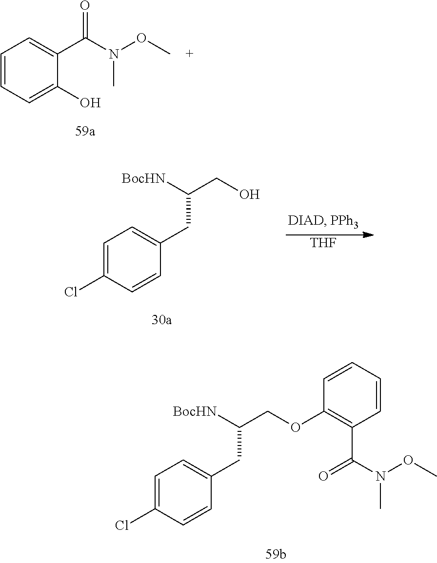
C1=CC=C(O)C(C(N(OC)C)=O)=C1.C1=C(Cl)C=CC(CC([BocHN])CO)=C1.[THF].C1=C(Cl)C=CC(CC([BocHN])COC2=C(C(N(OC)C)=O)C=CC=C2)=C1
